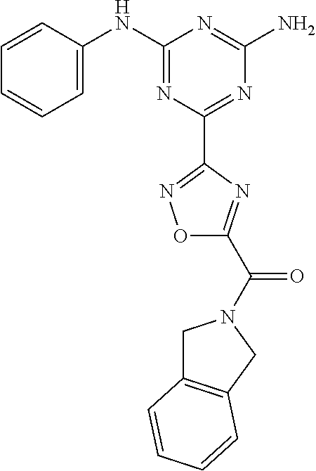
C1=CC(NC2=NC(C3=NOC(C(=O)N4CC5=C(C4)C=CC=C5)=N3)=NC(N)=N2)=CC=C1
